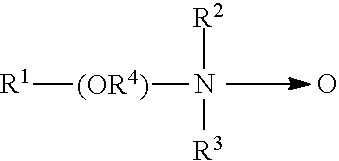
[R1][(OR4)]N([R2])[R3].O
